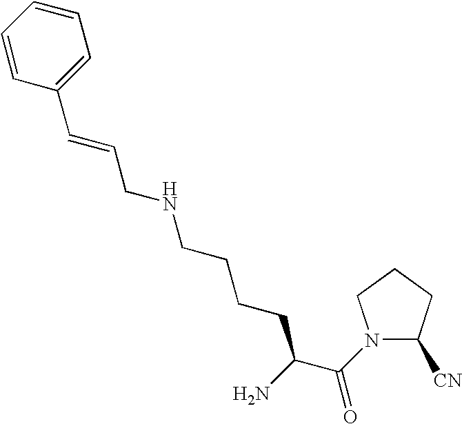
N1(C(C(N)CCCCNCC=CC2=CC=CC=C2)=O)C([CN])CCC1
